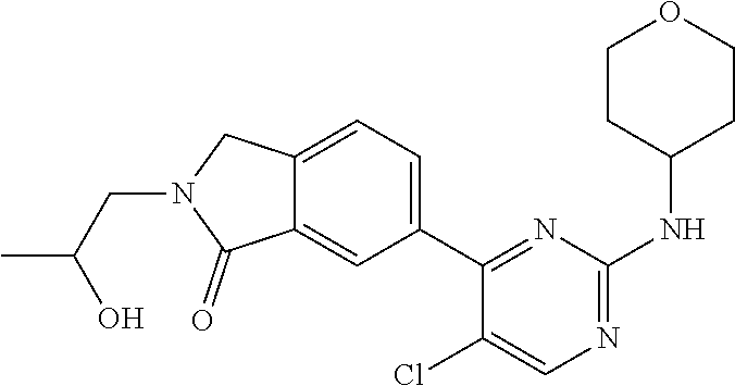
C12=CC(C3=NC(NC4CCOCC4)=NC=C3Cl)=CC=C1CN(CC(C)O)C2=O
